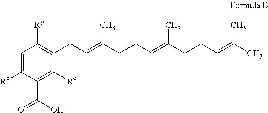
C1=C([R9])C(C(=O)O)=C([R9])C(CC=C(CCC=C(CCC=C(C)C)C)C)=C1[R9]
